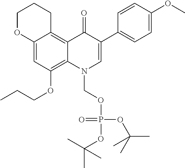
C12=CC(OCCC)=C3C(=C1CCCO2)C(=O)C(C1=CC=C(OC)C=C1)=CN3COP(=O)(OC(C)(C)C)OC(C)(C)C
